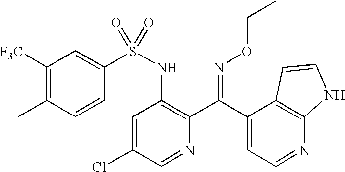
C1([F3C])=C(C)C=CC(S(NC2=C(C(C3=CC=NC4=C3C=CN4)=NOCC)N=CC(Cl)=C2)(=O)=O)=C1
